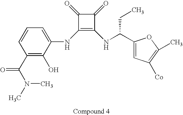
C1(NC2=CC=CC(C(=O)N(C)C)=C2O)=C(NC(CC)C2=CC([Co])=C(C)O2)C(=O)C1=O
